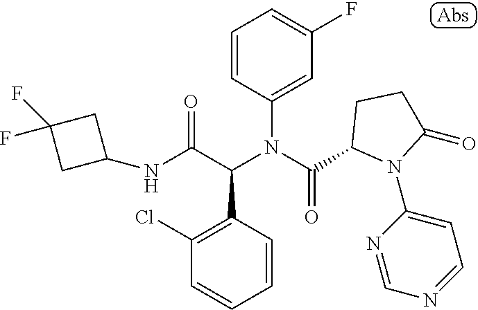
C1=CC(N(C(=O)C2N(C3=CC=NC=N3)C(=O)CC2)C(C(NC2CC(F)(F)C2)=O)C2=C(Cl)C=CC=C2)=CC(F)=C1
